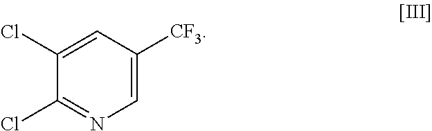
C1(Cl)=CC([CF3])=CN=C1Cl
